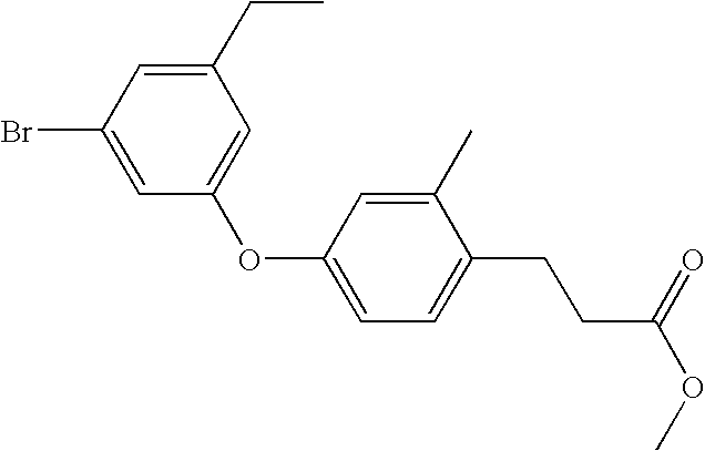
C1=C(CC)C=C(OC2=CC=C(CCC(OC)=O)C(C)=C2)C=C1Br
